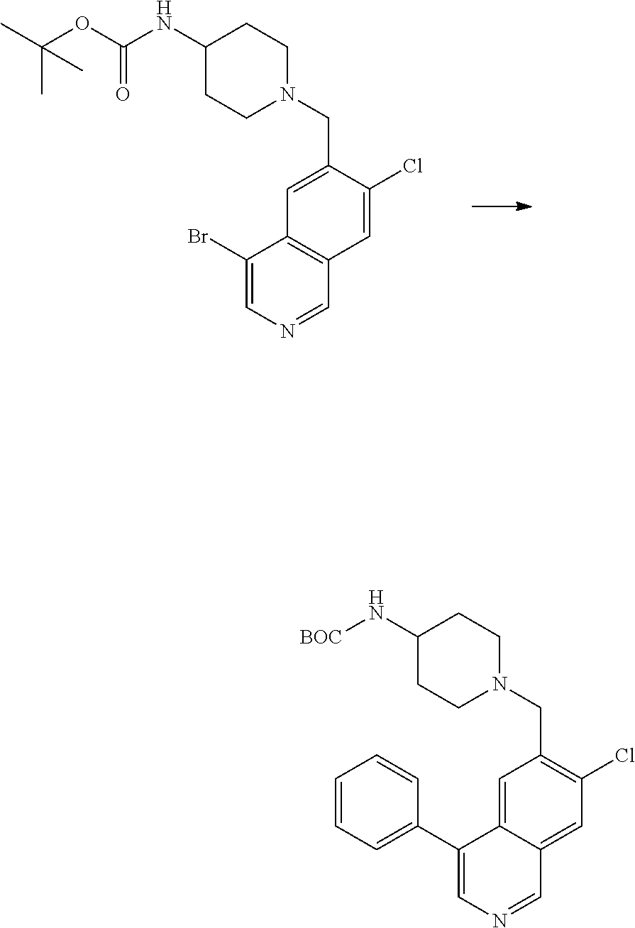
C1(Br)=CN=CC2=C1C=C(CN1CCC(NC(OC(C)(C)C)=O)CC1)C(Cl)=C2.C1(C2=CC=CC=C2)=CN=CC2=CC(Cl)=C(CN3CCC(N[BOC])CC3)C=C12
